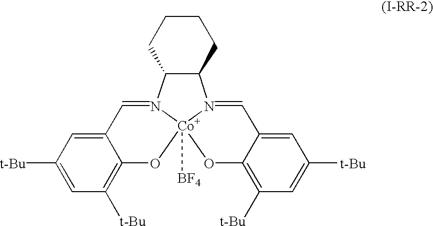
C12=CC([t-Bu])=CC([t-Bu])=C1O[Co]13([BF4])N(=C2)C2C(N1=CC1=CC([t-Bu])=CC([t-Bu])=C1O3)CCCC2
